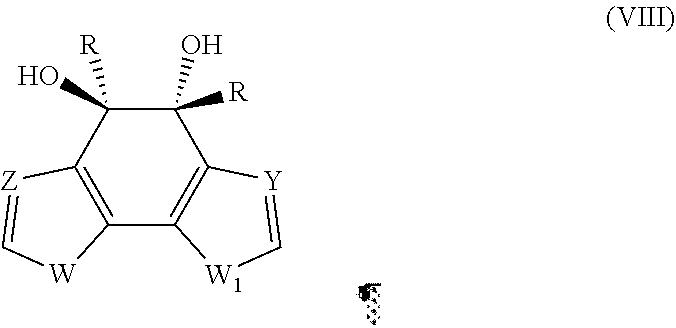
C1(O)([R])C([R])(O)C2=C(C3=C1[Y]=C[W1]3)[W]C=[Z]2
